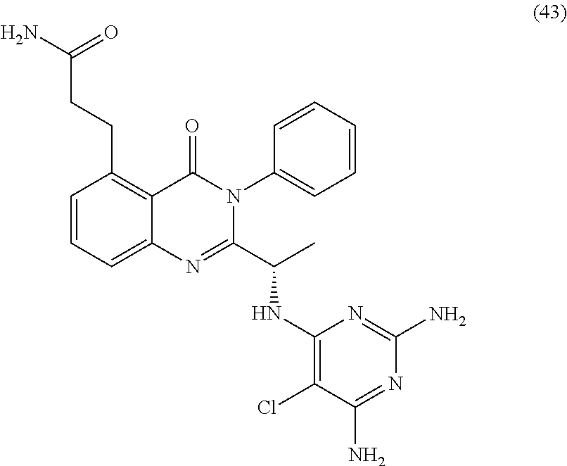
C1=CC=C2C(=C1CCC(=O)N)C(=O)N(C1=CC=CC=C1)C(C(C)NC1=C(Cl)C(N)=NC(N)=N1)=N2
